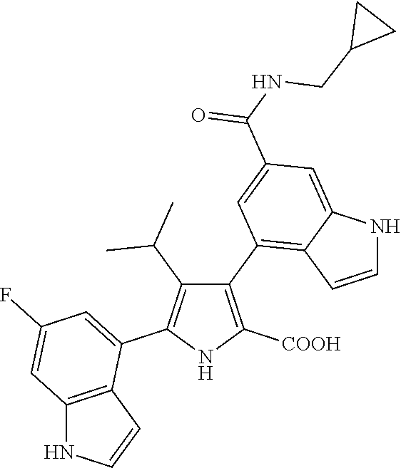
C1(C2=C3C(=CC(C(NCC4CC4)=O)=C2)NC=C3)=C([COOH])NC(C2=CC(F)=CC3=C2C=CN3)=C1C(C)C
